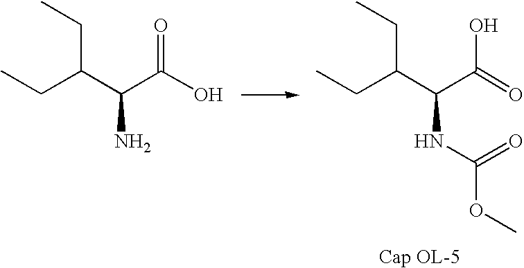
CCC(CC)C(C(O)=O)NC(=O)OC.CCC(CC)C(C(=O)O)N
